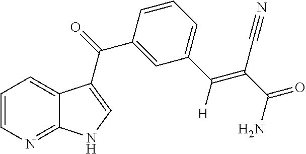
C1=CN=C2C(=C1)C(C(=O)C1=CC(C(=C(C(=O)N)C#N)[H])=CC=C1)=CN2
